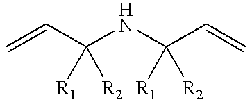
C=CC(NC(C=C)([R1])[R2])([R1])[R2]
